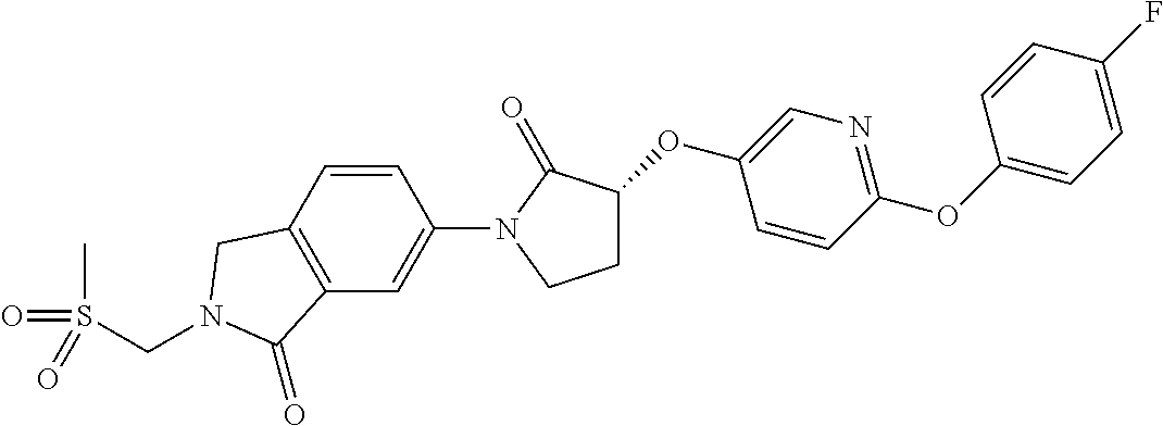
O(C1CCN(C2=CC3=C(C=C2)CN(CS(C)(=O)=O)C3=O)C1=O)C1=CN=C(OC2=CC=C(F)C=C2)C=C1
